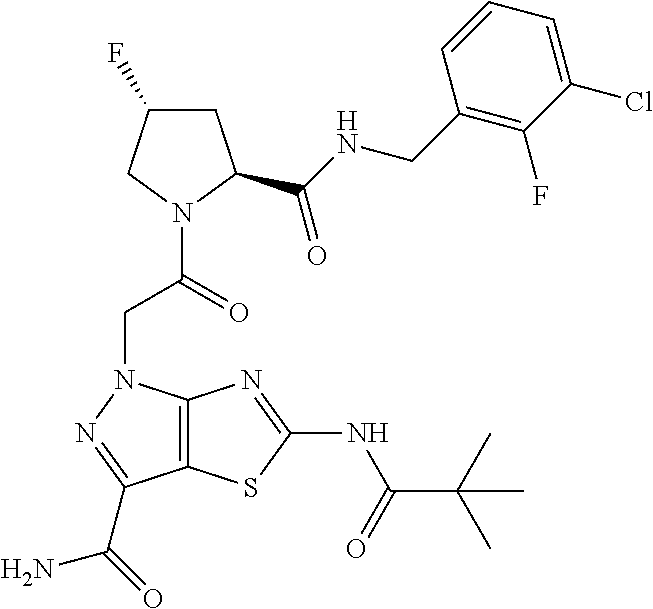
C12=C(SC(NC(C(C)(C)C)=O)=N1)C(C(=O)N)=NN2CC(N1C(C(NCC2=C(F)C(Cl)=CC=C2)=O)CC(F)C1)=O
